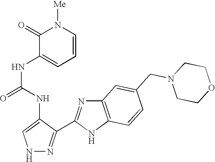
N1N=C(C2=NC3=C(N2)C=CC(CN2CCOCC2)=C3)C(NC(=O)NC2=CC=CN([Me])C2=O)=C1
